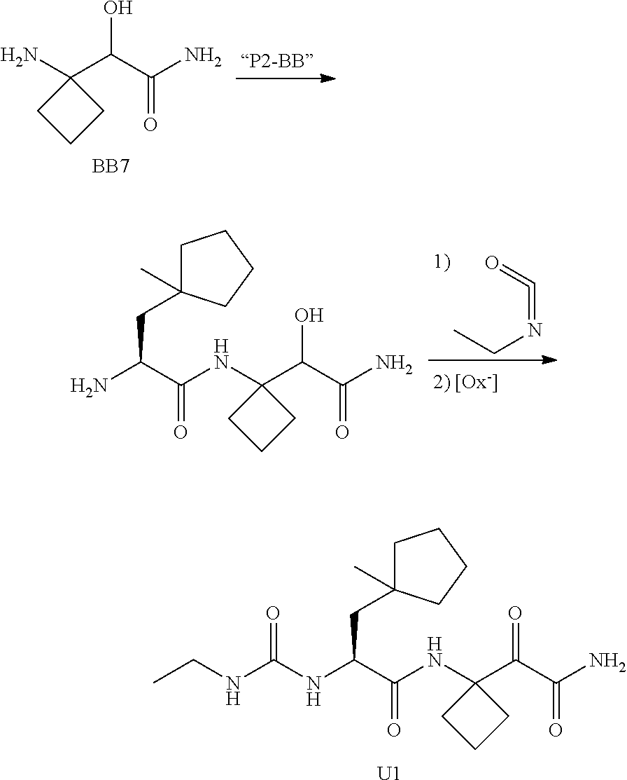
C1(NC(C(NC(=O)NCC)CC2(C)CCCC2)=O)(C(C(N)=O)=O)CCC1.[U1].C1(NC(C(N)CC2(C)CCCC2)=O)(C(C(N)=O)O)CCC1.CCN=C=O.C1(N)(C(C(N)=O)O)CCC1.[BB7]
